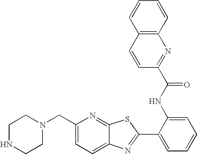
C12=CC=C(CN3CCNCC3)N=C1SC(C1=CC=CC=C1NC(=O)C1=NC3=C(C=C1)C=CC=C3)=N2
